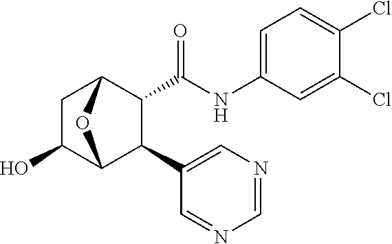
C1=NC=C(C2C(C(NC3=CC=C(Cl)C(Cl)=C3)=O)C3CC(O)C2O3)C=N1
